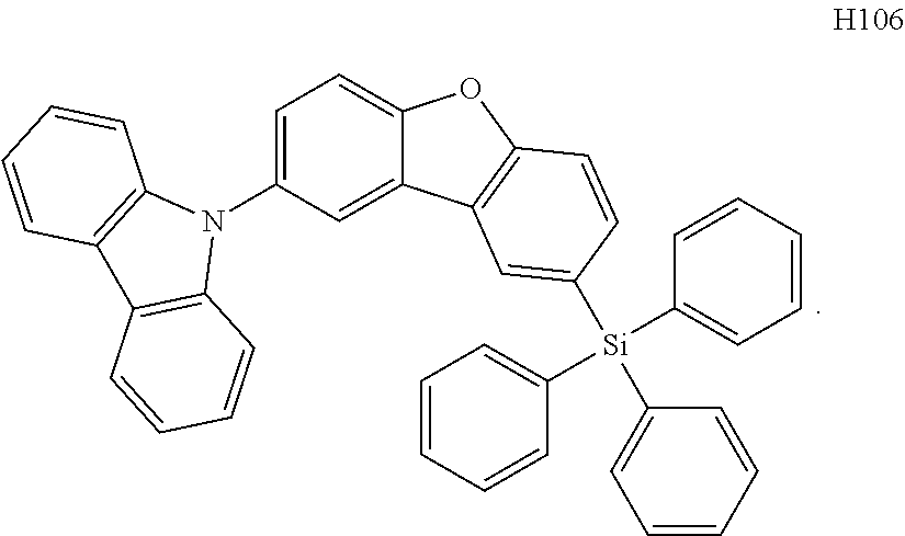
C1=C(N2C3=C(C4=C2C=CC=C4)C=CC=C3)C=C2C(=C1)OC1=C2C=C([Si](C2=CC=CC=C2)(C2=CC=CC=C2)C2=CC=CC=C2)C=C1
